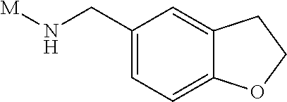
[M]NCC1=CC=C2C(=C1)CCO2
